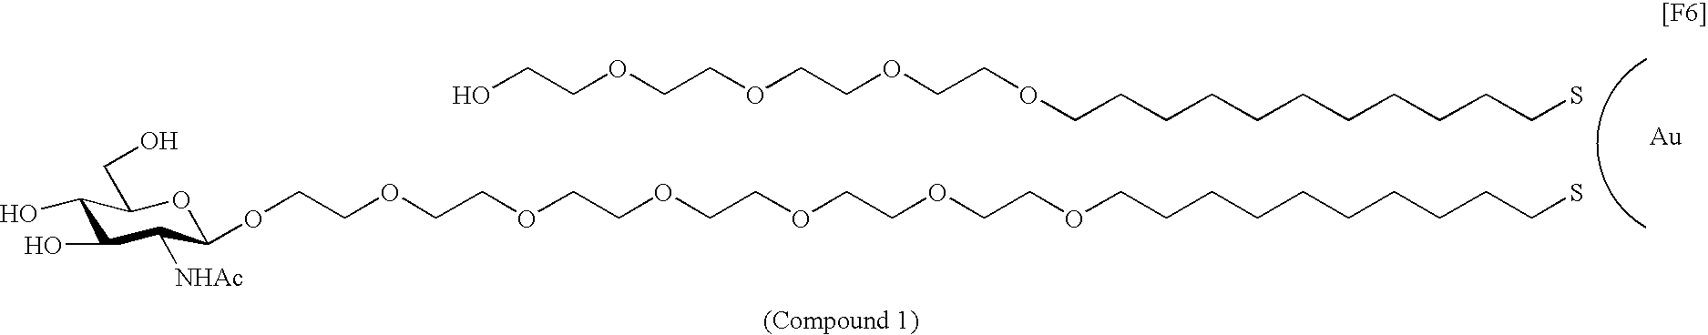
C1(O)C(O)C([NHAc])C(OCCOCCOCCOCCOCCOCCOCCCCCCCCCCS)OC1CO.SCCCCCCCCCCCOCCOCCOCCOCCO.[Au]
